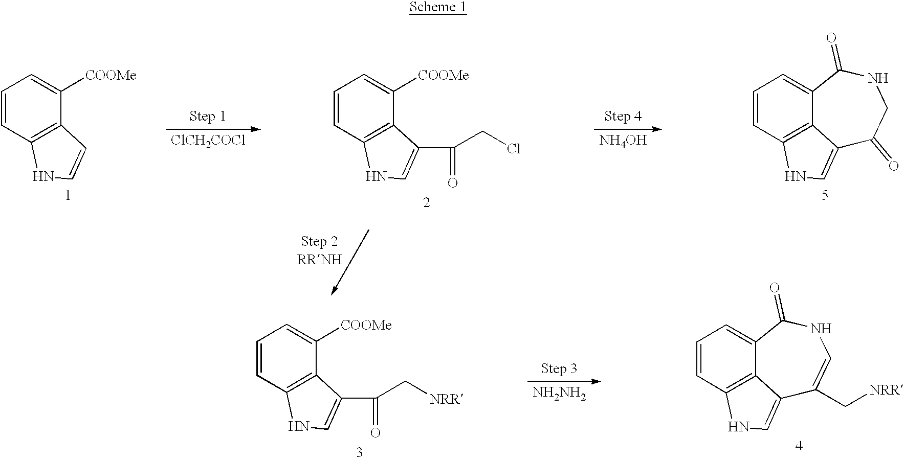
C1=CC2=C(C([COOMe])=C1)C=CN2.[ClCH2COCl].C1=CC2=C(C([COOMe])=C1)C(C(=O)CCl)=CN2.[NH4OH].C1=CC2=C3C(=C1)C(=O)NCC(=O)C3=CN2.C1=CC2=C(C([COOMe])=C1)C(C(=O)C[NRR])=CN2.[NH2NH2].C1=CC2=C3C(=C1)C(=O)NC=C(C[NRR])C3=CN2
